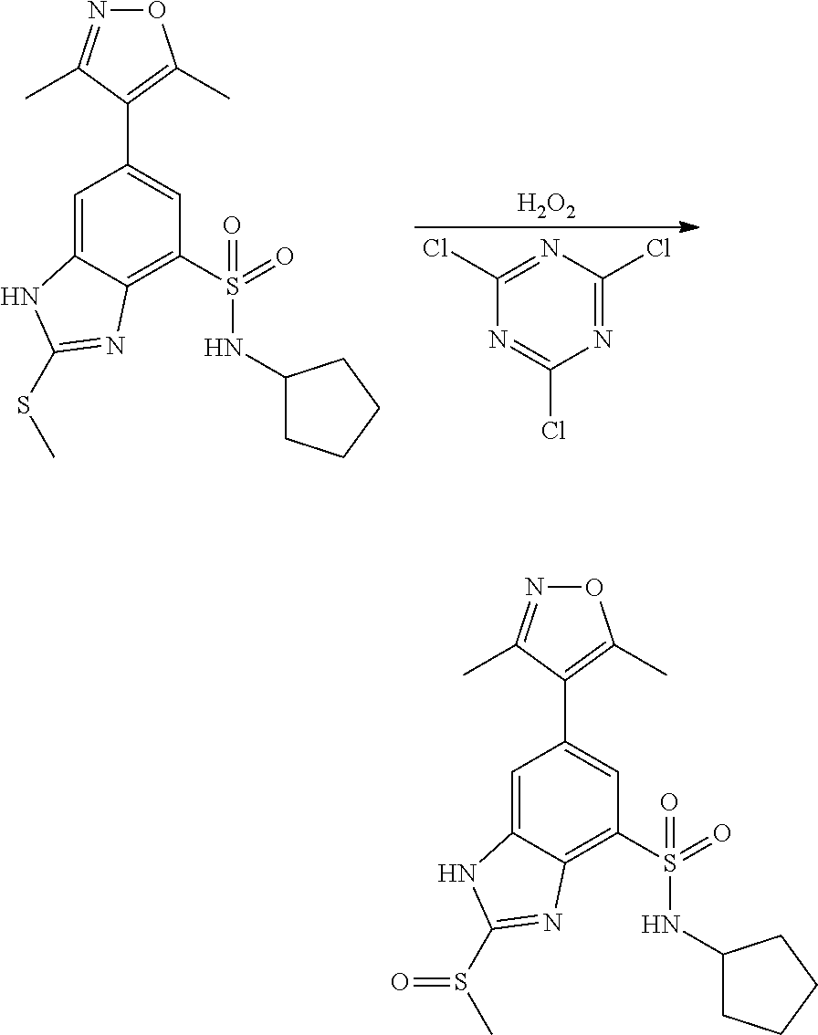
[H2O2].N1=C(Cl)N=C(Cl)N=C1Cl.C1=C2C(=C(S(=O)(NC3CCCC3)=O)C=C1C1=C(C)ON=C1C)N=C(SC)N2.C1=C2C(=C(S(=O)(NC3CCCC3)=O)C=C1C1=C(C)ON=C1C)N=C(S(C)=O)N2
